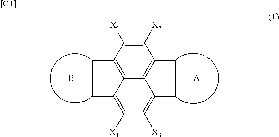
C1([X2])=C([X1])C2=C3C4=C1CCC4=C([X3])C([X4])=C3CC2.B.[A].[[C1]]
